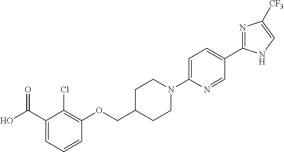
N1=C(C2=CC=C(N3CCC(COC4=C(Cl)C(C(O)=O)=CC=C4)CC3)N=C2)NC=C1[CF3]
